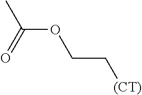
CC(=O)OCC[(CT)]
